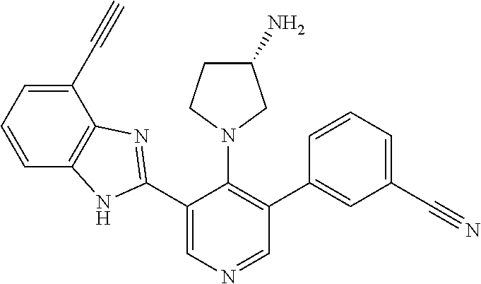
C1(C#C)=CC=CC2=C1N=C(C1=CN=CC(C3=CC(C#N)=CC=C3)=C1N1CC(N)CC1)N2
